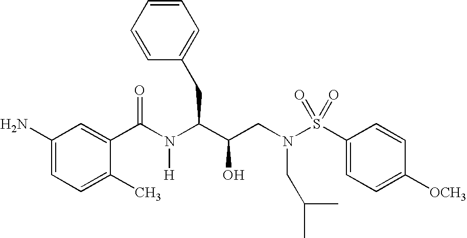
C1(C(N(C(C(CN(S(C2=CC=C([OCH3])C=C2)(=O)=O)CC(C)C)O)CC2=CC=CC=C2)[H])=O)=CC(N)=CC=C1C
